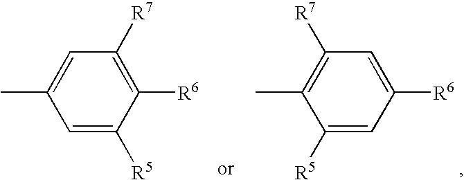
C1([R5])=CC(C)=CC([R7])=C1[R6].C1=C([R5])C(C)=C([R7])C=C1[R6]
